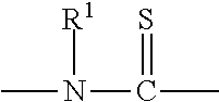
CN([R1])C(=S)C
